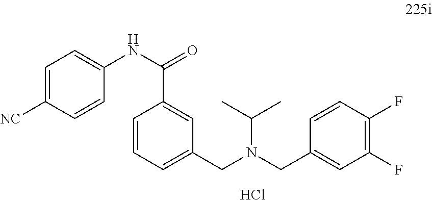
C1=C([NC])C=CC(NC(=O)C2=CC(CN(CC3=CC(F)=C(F)C=C3)C(C)C)=CC=C2)=C1.Cl
